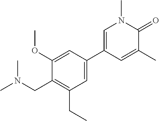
CN(C)CC1=C(CC)C=C(C2=CN(C)C(=O)C(C)=C2)C=C1OC
